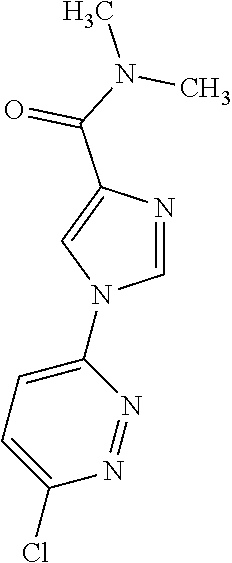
C1(N2C=NC(C(N(C)C)=O)=C2)=CC=C(Cl)N=N1
